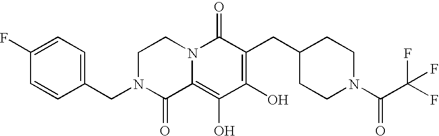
C1N(CC2=CC=C(F)C=C2)C(=O)C2=C(O)C(O)=C(CC3CCN(C(=O)C(F)(F)F)CC3)C(=O)N2C1
